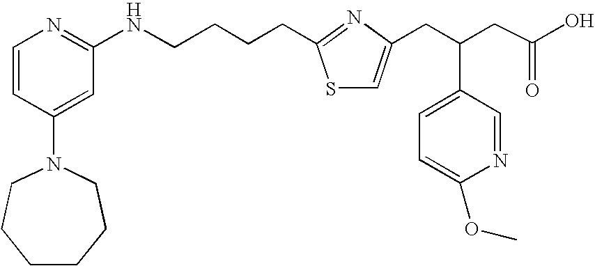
C1=CC(N2CCCCCC2)=CC(NCCCCC2=NC(CC(CC(O)=O)C3=CC=C(OC)N=C3)=CS2)=N1
